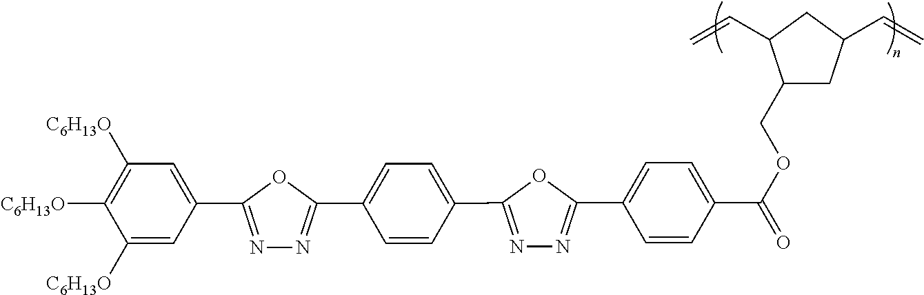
C1(C2=NN=C(C3=CC=C(C4=NN=C(C5=CC=C(C(OCC6CC(C=C)CC6C=C)=O)C=C5)O4)C=C3)O2)=CC([C6H13O])=C([C6H13O])C([C6H13O])=C1
